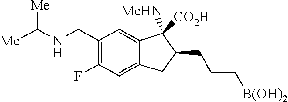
C1(CNC([Me])[Me])=C(F)C=C2C(=C1)C([MeHN])([CO2H])C(CCC[B(OH)2])C2
